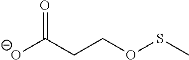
[O-]C(CCOSC)=O
